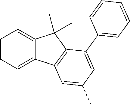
C1=CC=C2C(=C1)C(C)(C)C1=C2C=C(C)C=C1C1=CC=CC=C1
